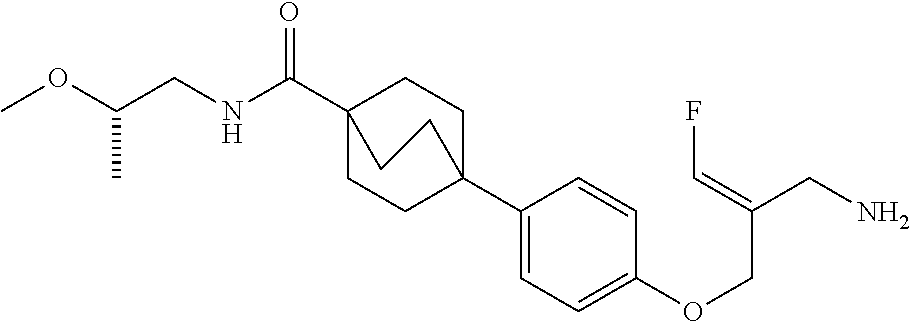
C1(C23CCC(C(NCC(OC)C)=O)(CC2)CC3)=CC=C(OCC(CN)=CF)C=C1
